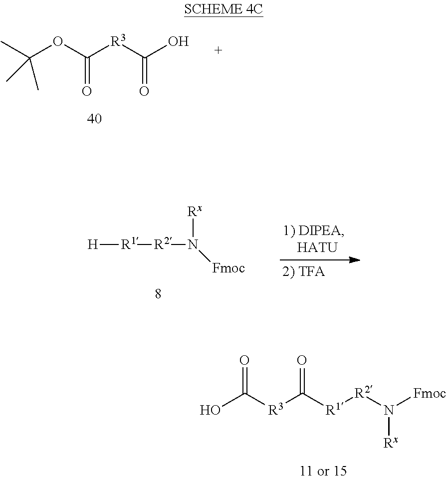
OC([R3]C([R1][R2]N([Fmoc])[Rx])=O)=O.CC(OC([R3]C(O)=O)=O)(C)C.[H][R1][R2]N([Rx])[Fmoc]
